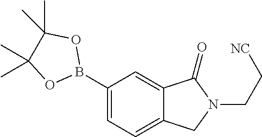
C1(B2OC(C)(C)C(C)(C)O2)=CC=C2C(=C1)C(=O)N(CC[NC])C2
